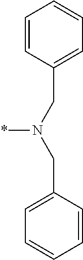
C1=CC(CN(CC2=CC=CC=C2)*)=CC=C1
